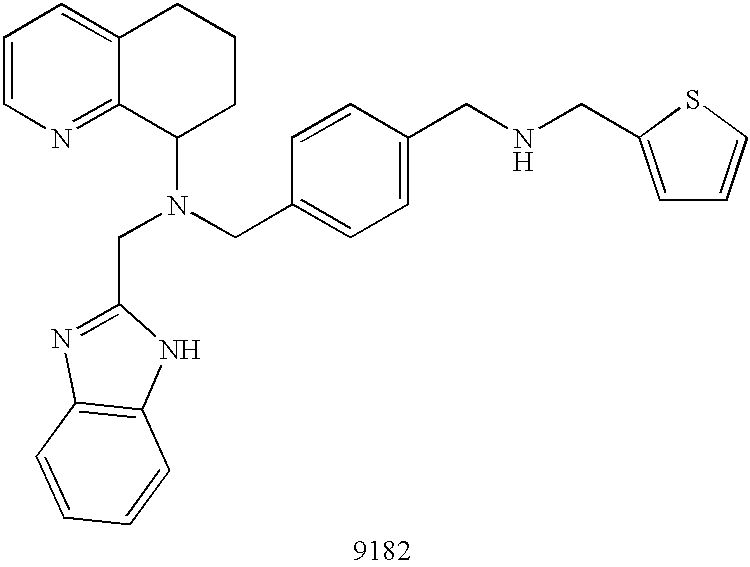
C1=CN=C2C(=C1)CCCC2N(CC1=CC=C(CNCC2=CC=CS2)C=C1)CC1=NC2=C(N1)C=CC=C2
